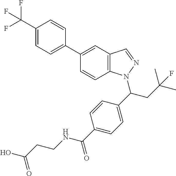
C1(C(F)(F)F)=CC=C(C2=CC3=C(C=C2)N(C(CC(F)(C)C)C2=CC=C(C(NCCC(O)=O)=O)C=C2)N=C3)C=C1
